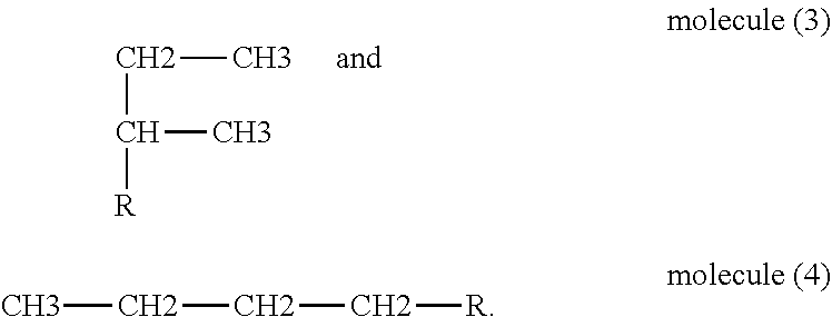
C(C(C)[R])C.CCCC[R]
